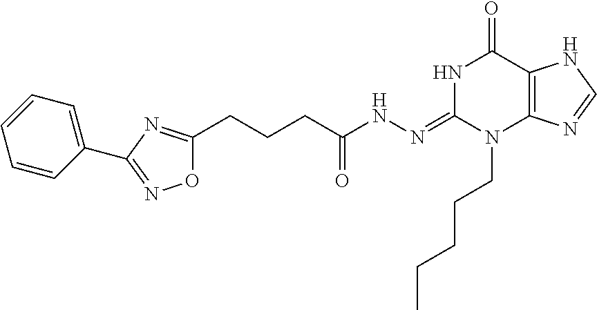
N1C(=NNC(CCCC2=NC(C3=CC=CC=C3)=NO2)=O)N(CCCCC)C2=C(C1=O)NC=N2
